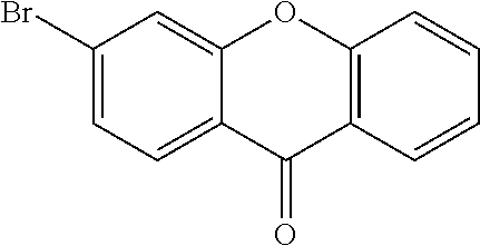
C1(Br)=CC=C2C(=C1)OC1=C(C2=O)C=CC=C1
